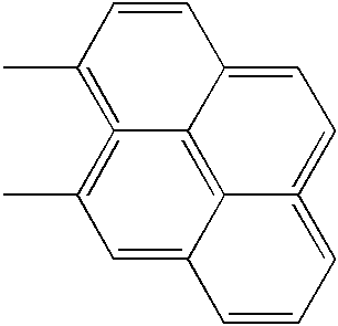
CC1=C2=C(C)C=C3C4=C2C(=CC=C4=CC=C3)C=C1
